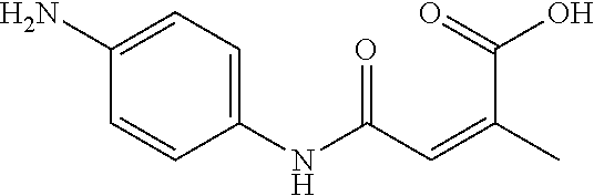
C1(NC(C=C(C(O)=O)C)=O)=CC=C(N)C=C1
